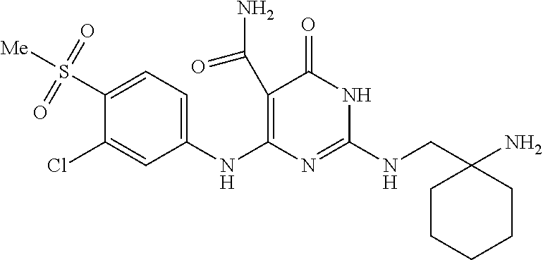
C1(S([Me])(=O)=O)=CC=C(NC2=C(C(=O)N)C(=O)NC(NCC3(N)CCCCC3)=N2)C=C1Cl
